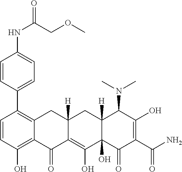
C1=CC(O)=C2C(=C1C1=CC=C(NC(COC)=O)C=C1)CC1([H])C(=C(O)C3(O)C([H])(C1)C(N(C)C)C(O)=C(C(N)=O)C3=O)C2=O
